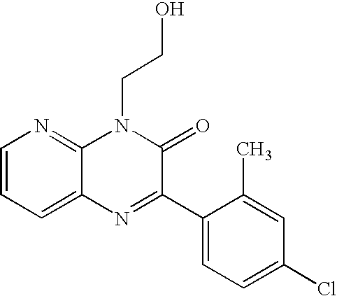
C1=CC=C2C(=N1)N(CCO)C(=O)C(C1=CC=C(Cl)C=C1C)=N2
